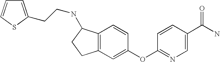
C1=CC(OC2=CC3=C(C=C2)C(NCCC2=CC=CS2)CC3)=NC=C1C(N)=O
